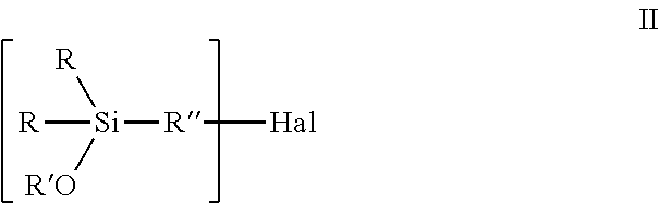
[R][Si]([R][Hal])([R])[RO]
